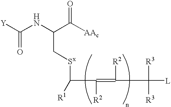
C(NC(C([AAc])=O)C[Sx]C([R1])C(=C(C([L])([R3])[R3])[R2])[R2])([Y])=O
